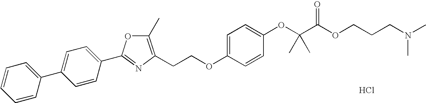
C1=CC(C2=CC=C(C3=NC(CCOC4=CC=C(OC(C(OCCCN(C)C)=O)(C)C)C=C4)=C(C)O3)C=C2)=CC=C1.Cl
